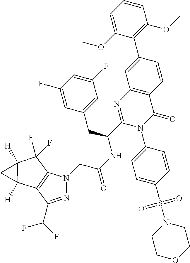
C1(N2C(=O)C3=C(N=C2C(CC2=CC(F)=CC(F)=C2)NC(CN2C4=C(C(C(F)F)=N2)C2([H])C([H])(C4(F)F)C2)=O)C=C(C2=C(OC)C=CC=C2OC)C=C3)=CC=C(S(N2CCOCC2)(=O)=O)C=C1
